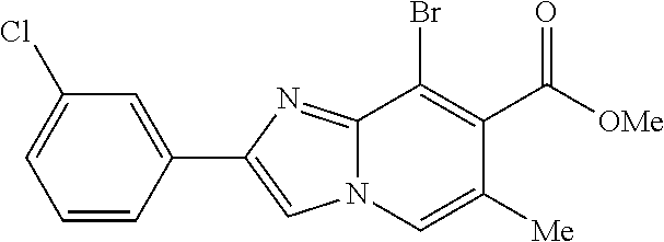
C1(Br)=C(C(=O)[OMe])C([Me])=CN2C1=NC(C1=CC(Cl)=CC=C1)=C2
